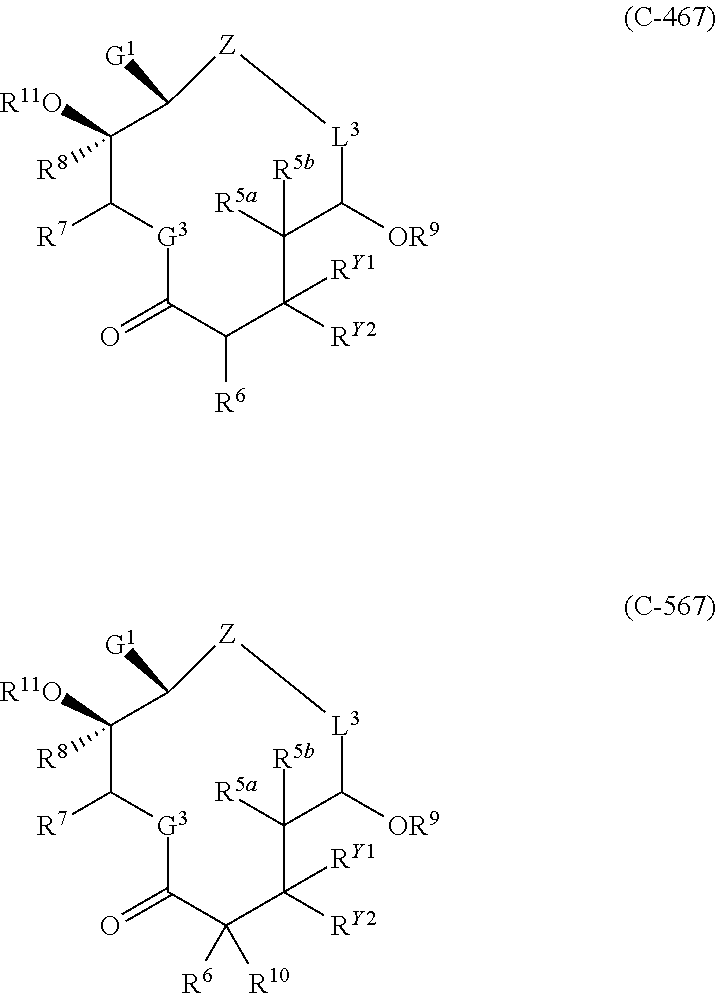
C1([R11O])([R8])C([R7])[G3]C(=O)C([R6])C([RY2])([RY1])C([R5a])([R5b])C([OR9])[L3][Z]C1[G1].C1([R11O])([R8])C([R7])[G3]C(=O)C([R6])([R10])C([RY2])([RY1])C([R5a])([R5b])C([OR9])[L3][Z]C1[G1]
